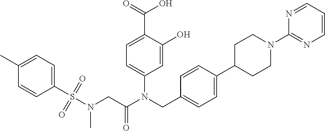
C1=C(O)C(C(=O)O)=CC=C1N(CC1=CC=C(C2CCN(C3=NC=CC=N3)CC2)C=C1)C(CN(S(C1=CC=C(C)C=C1)(=O)=O)C)=O
